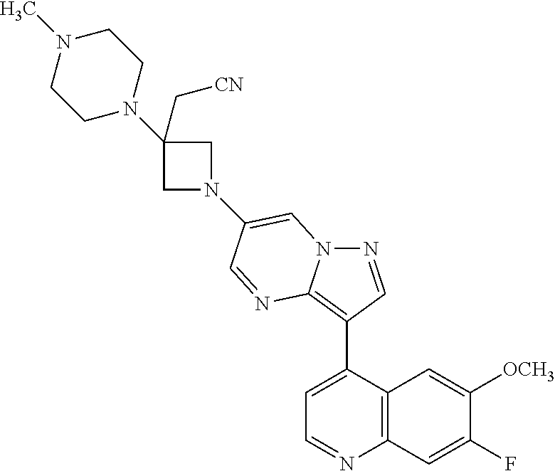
N1=CC(C2=CC=NC3=C2C=C([OCH3])C(F)=C3)=C2N1C=C(N1CC(N3CCN(C)CC3)(C[CN])C1)C=N2
